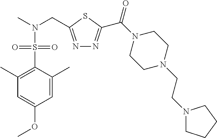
C1(C)=C(S(N(C)CC2=NN=C(C(N3CCN(CCN4CCCC4)CC3)=O)S2)(=O)=O)C(C)=CC(OC)=C1
